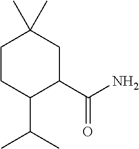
C1CC(C(C)C)C(C(N)=O)CC1(C)C
